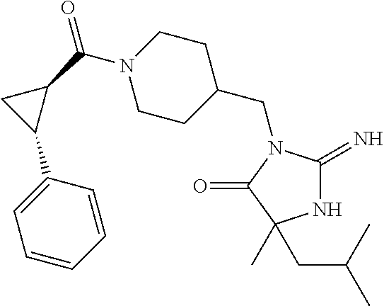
N1C(=N)N(CC2CCN(C(=O)C3CC3C3=CC=CC=C3)CC2)C(=O)C1(CC(C)C)C
